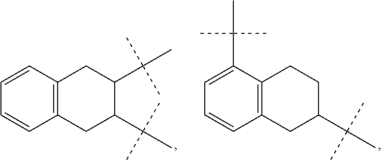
C1=CC=CC2=C1CC(C(C)(C)C)C(C(C)(C)C)C2.C1(C(C)(C)C)=CC=CC2=C1CCC(C(C)(C)C)C2
